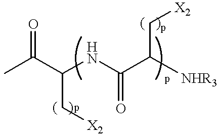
CC(C(NC(C([NHR3])C[X2])=O)C[X2])=O
